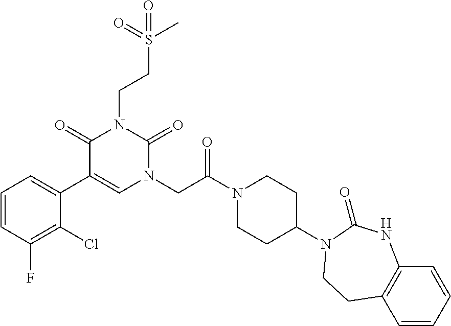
C1=CC(F)=C(Cl)C(C2=CN(CC(N3CCC(N4C(=O)NC5=C(C=CC=C5)CC4)CC3)=O)C(=O)N(CCS(C)(=O)=O)C2=O)=C1
